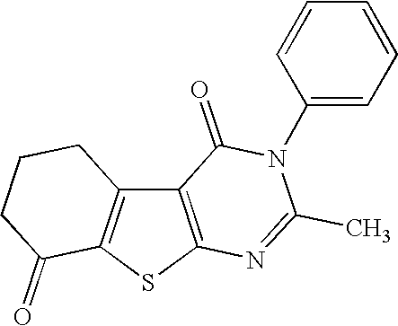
C12=C(SC3=C1CCCC3=O)N=C(C)N(C1=CC=CC=C1)C2=O
